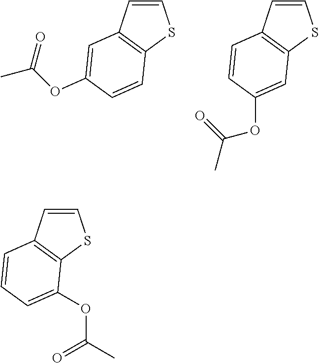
C1=CC2=C(S1)C=CC(OC(=O)C)=C2.C1=CC2=C(S1)C=C(OC(=O)C)C=C2.C1=CC2=C(S1)C(OC(=O)C)=CC=C2
